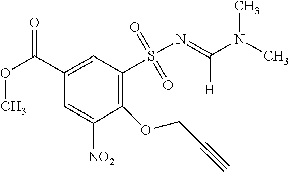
C1(OCC#C)=C(S(N=C(N(C)C)[H])(=O)=O)C=C(C(OC)=O)C=C1[NO2]
